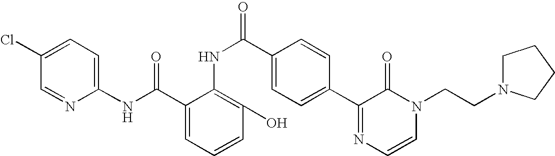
C1(Cl)=CC=C(NC(C2=CC=CC(O)=C2NC(=O)C2=CC=C(C3=NC=CN(CCN4CCCC4)C3=O)C=C2)=O)N=C1
